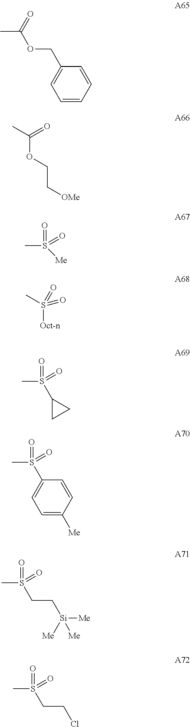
CC(=O)OCC1=CC=CC=C1.O(C(C)=O)CC[OMe].CS(=O)(=O)[Me].S([Oct-n])(=O)(=O)C.CS(=O)(=O)C1CC1.CS(=O)(=O)C1=CC=C([Me])C=C1.CS(=O)(=O)CC[Si]([Me])([Me])[Me].CS(=O)(=O)CCCl
